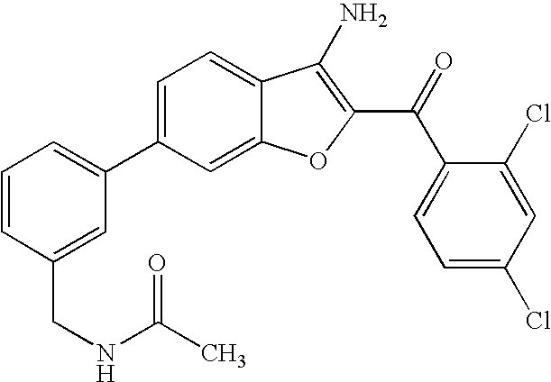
C1=CC(CNC(C)=O)=CC(C2=CC=C3C(=C2)OC(C(C2=CC=C(Cl)C=C2Cl)=O)=C3N)=C1
